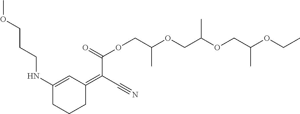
C1(NCCCOC)=CC(=C(C#N)C(=O)OCC(OCC(OCC(OCC)C)C)C)CCC1
